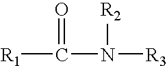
[R1]C(N([R3])[R2])=O
